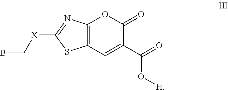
C1([X]CB)=NC2=C(S1)C=C(C(=O)O[H])C(=O)O2
